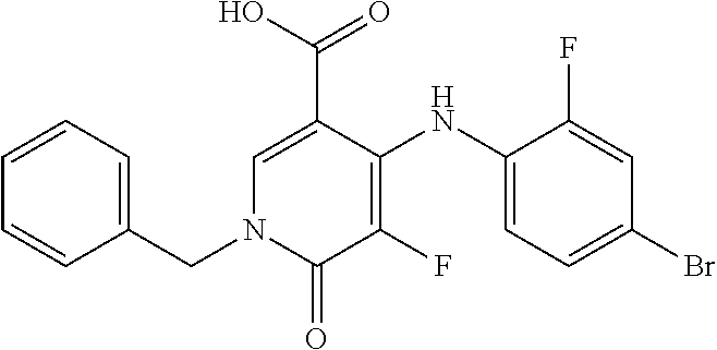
C1(NC2=C(F)C(=O)N(CC3=CC=CC=C3)C=C2C(O)=O)=CC=C(Br)C=C1F
